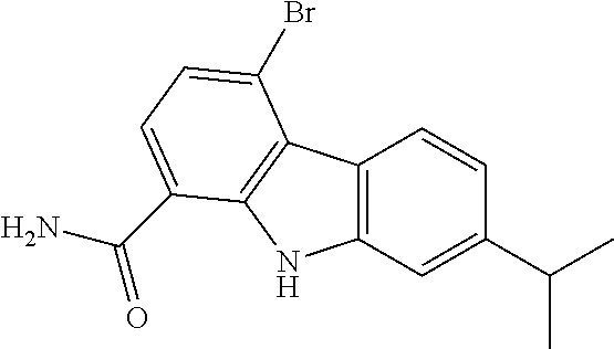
C12=C(C=C(C(C)C)C=C1)NC1=C2C(Br)=CC=C1C(N)=O
